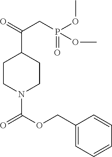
C1(C(=O)CP(OC)(=O)OC)CCN(C(OCC2=CC=CC=C2)=O)CC1
